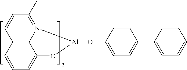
C1(C2=CC=C(O[Al]3N4=C(C)C=CC5=C4C(=CC=C5)O3)C=C2)=CC=CC=C1
